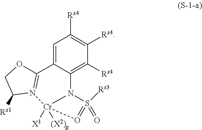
C1=C2C(=C([Rs4])C([Rs4])=C1[Rs4])N1[Cr]([X1])([(X2)g])(N3=C2OCC3[Rs1])O=S1([Rs3])=O
